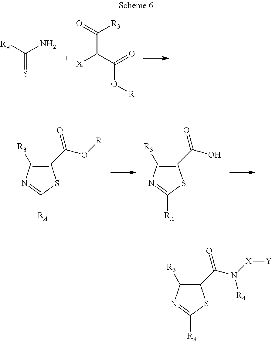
C(=S)([RA])N.C(O[R])(C(C([R3])=O)[X])=O.C1(C(=O)O[R])=C([R3])N=C([RA])S1.C1(C(=O)O)=C([R3])N=C([RA])S1.C1(C(=O)N([X][Y])[R4])=C([R3])N=C([RA])S1
